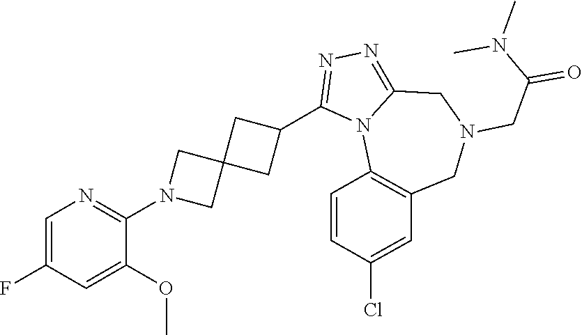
C1=C(F)C=C(OC)C(N2CC3(C2)CC(C2=NN=C4N2C2=C(CN(CC(=O)N(C)C)C4)C=C(Cl)C=C2)C3)=N1
